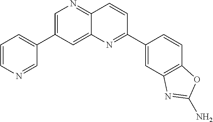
C1=C(C2=CC=CN=C2)C=C2C(=N1)C=CC(C1=CC3=C(C=C1)OC(N)=N3)=N2
